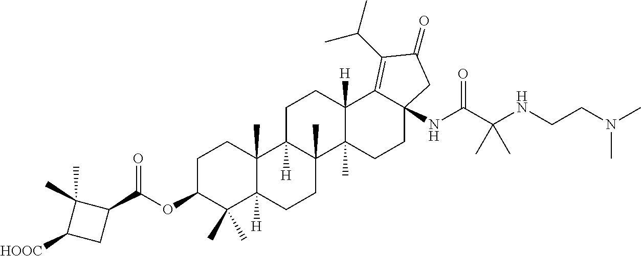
C1C2([H])C(C)(C3(C)C([H])(C1)C1=C(C(C)C)C(=O)CC1(NC(C(NCCN(C)C)(C)C)=O)CC3)CCC1([H])C2(C)CCC(OC(C2C(C)(C)C([HOOC])C2)=O)C1(C)C
